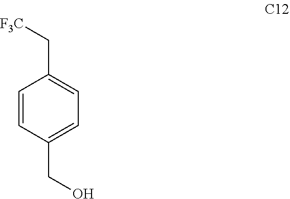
C1=CC(CO)=CC=C1C[F3C]
